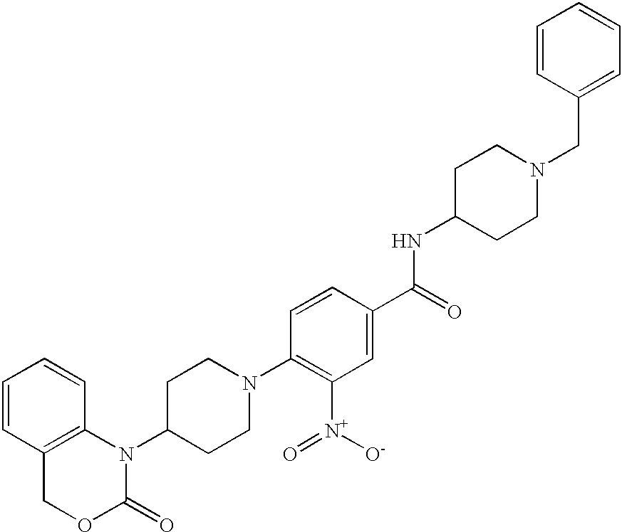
C1=CC2=C(C=C1)N(C1CCN(C3=C([N+](=O)[O-])C=C(C(=O)NC4CCN(CC5=CC=CC=C5)CC4)C=C3)CC1)C(=O)OC2
